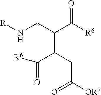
[R]NCC(C(=O)[R6])C(C(=O)[R6])CC(=O)[OR7]
